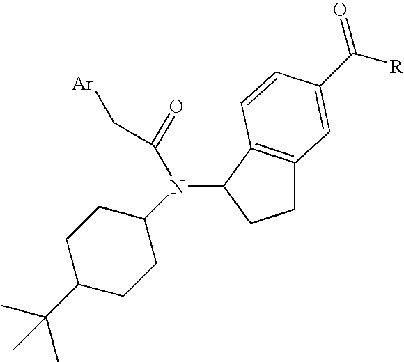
C1C2=C(C(N(C(=O)C[Ar])C3CCC(C(C)(C)C)CC3)C1)C=CC(C([R])=O)=C2
